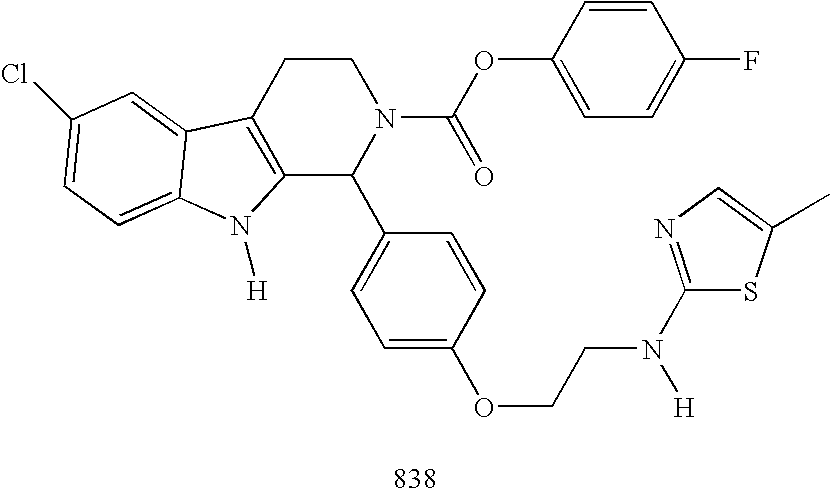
C12=C(CCN(C(OC3=CC=C(F)C=C3)=O)C1C1=CC=C(OCCN(C3=NC=C(C)S3)[H])C=C1)C1=CC(Cl)=CC=C1N2[H]
